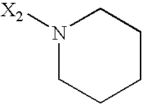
N1([X2])CCCCC1
